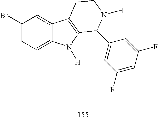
C1(Br)=CC=C2C(=C1)C1=C(N2[H])C(C2=CC(F)=CC(F)=C2)N([H])CC1
